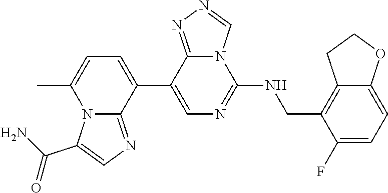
C12=NN=CN1C(NCC1=C3CCOC3=CC=C1F)=NC=C2C1=CC=C(C)N2C1=NC=C2C(N)=O
